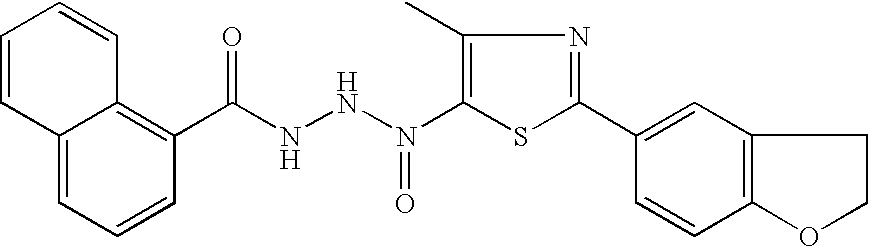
C1=CC2=CC=CC(C(NNN(C3=C(C)N=C(C4=CC5=C(C=C4)OCC5)S3)=O)=O)=C2C=C1
